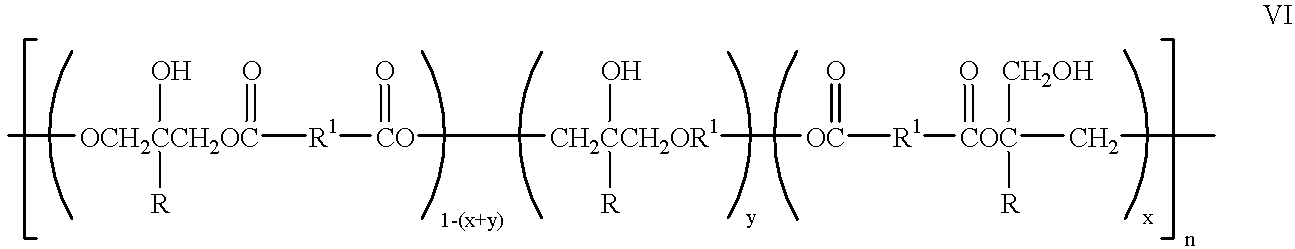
[OCH2CCH2OC]([R1][CO]([CH2CCH2OR1]([OC]([R1][COC](CC)(=O)([CH2OH])[R])=O)(O)[R])=O)(O)([R])(=O)C
